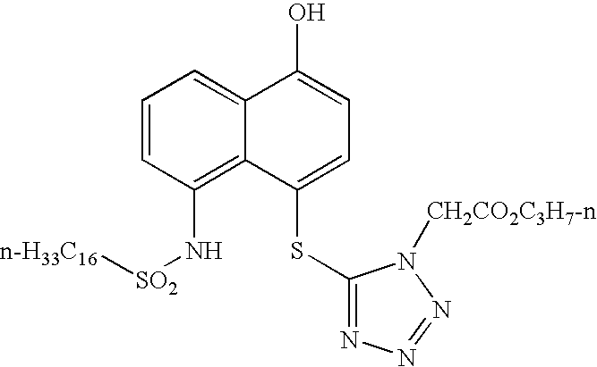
C1=CC(N[SO2][n-H33C16])=C2C(=C1)C(O)=CC=C2SC1=NN=NN1[CH2CO2C3H7-n]
